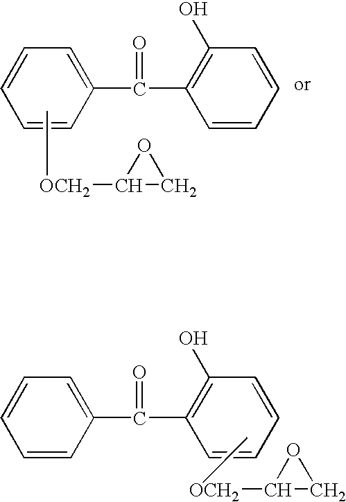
C1(C(C2=C(O)C=CC=C2)=O)=CC=CC=C1.C[OCH2]C1CO1.C1=CC(C(=O)C2=C(O)C=CC=C2)=CC=C1.C[OCH2]C1CO1
